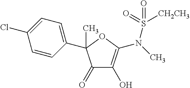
C1=CC(C2(C)C(=O)C(O)=C(N(C)S(=O)(=O)[CH2CH3])O2)=CC=C1Cl
